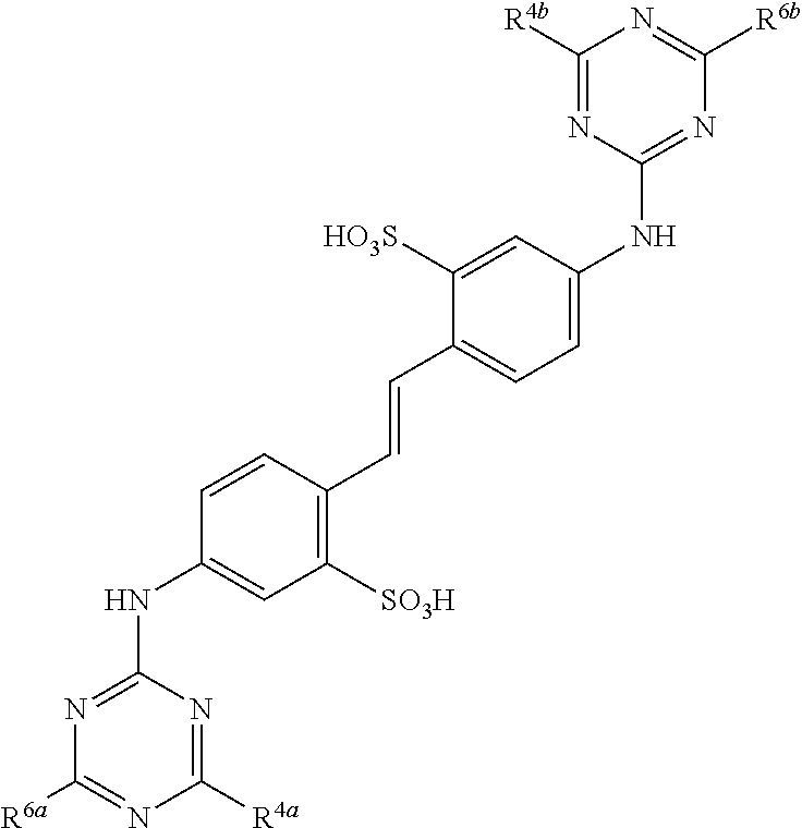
N1=C(NC2=CC([SO3H])=C(C=CC3=CC=C(NC4=NC([R6b])=NC([R4b])=N4)C=C3[HO3S])C=C2)N=C([R4a])N=C1[R6a]
